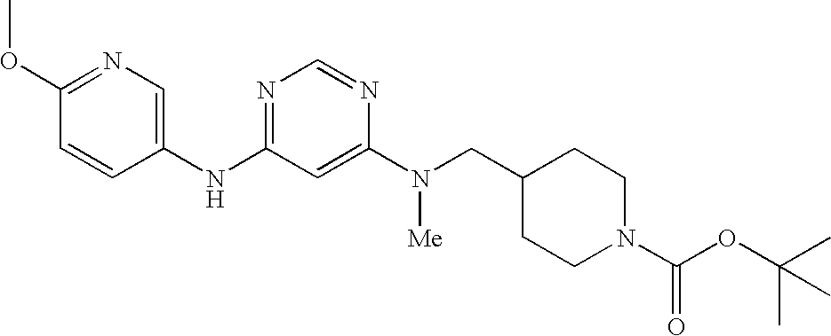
C1(OC)=NC=C(NC2=NC=NC(N(CC3CCN(C(OC(C)(C)C)=O)CC3)[Me])=C2)C=C1
